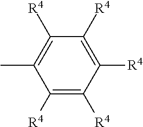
C1([R4])=C([R4])C([R4])=C([R4])C([R4])=C1C
